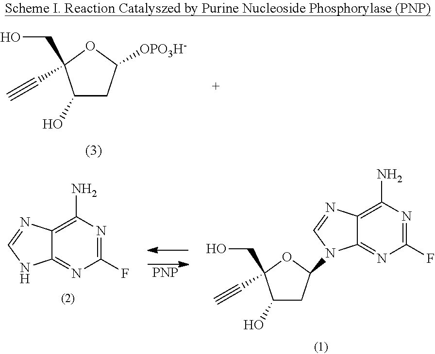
C1(O)CC([OPO3H-])OC1(CO)C#C.C1(F)=NC(N)=C2C(=N1)NC=N2.C1(F)=NC(N)=C2C(=N1)N(C1CC(O)C(CO)(C#C)O1)C=N2.[PNP]
